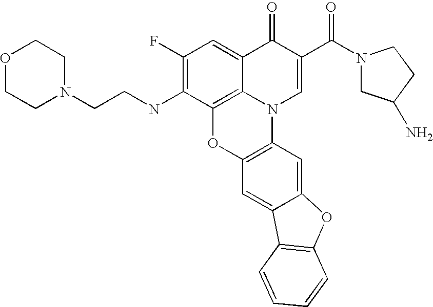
C1(F)=C(NCCN2CCOCC2)C2=C3C(=C1)C(=O)C(C(N1CC(N)CC1)=O)=CN3C1=C(O2)C=C2C(=C1)OC1=C2C=CC=C1
